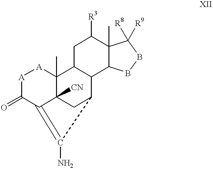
[A]1C(=O)C2=C(N)C3CC2([CN])C(C)([A]1)C1C3C2C(C)(C([R3])C1)C([R9])([R8])BB2
